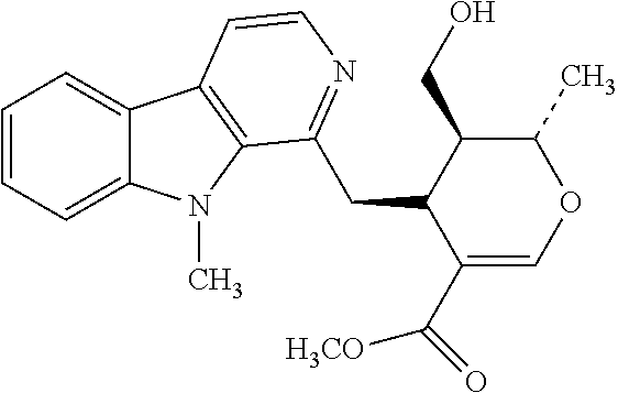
C1=CC=C2C(=C1)C1=C(N2C)C(CC2C(C(=O)[H3CO])=COC(C)C2CO)=NC=C1
